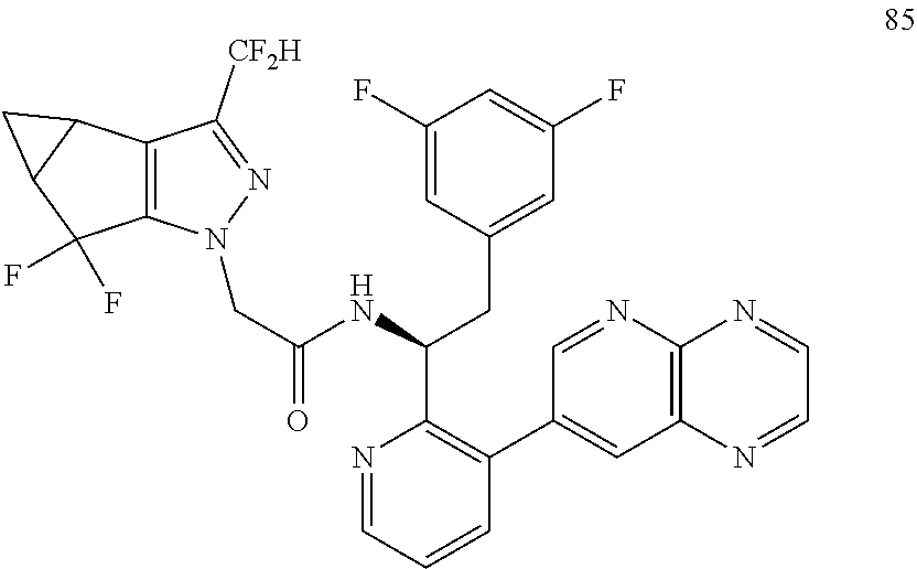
N1=CC=CC(C2=CC3=C(N=C2)N=CC=N3)=C1C(NC(CN1C2=C(C([CF2H])=N1)C1C(C2(F)F)C1)=O)CC1=CC(F)=CC(F)=C1
